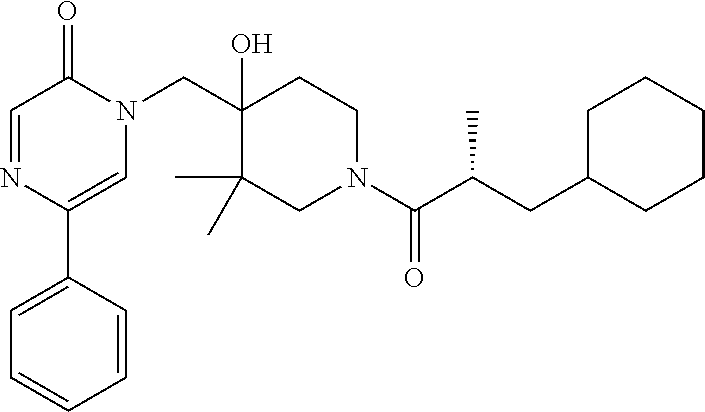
C1(C2=CN(CC3(O)C(C)(C)CN(C(=O)C(CC4CCCCC4)C)CC3)C(=O)C=N2)=CC=CC=C1
